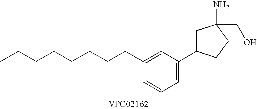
C1=C(C2CC(N)(CO)CC2)C=C(CCCCCCCC)C=C1
